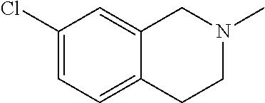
C1(Cl)=CC=C2C(=C1)CN(C)CC2
